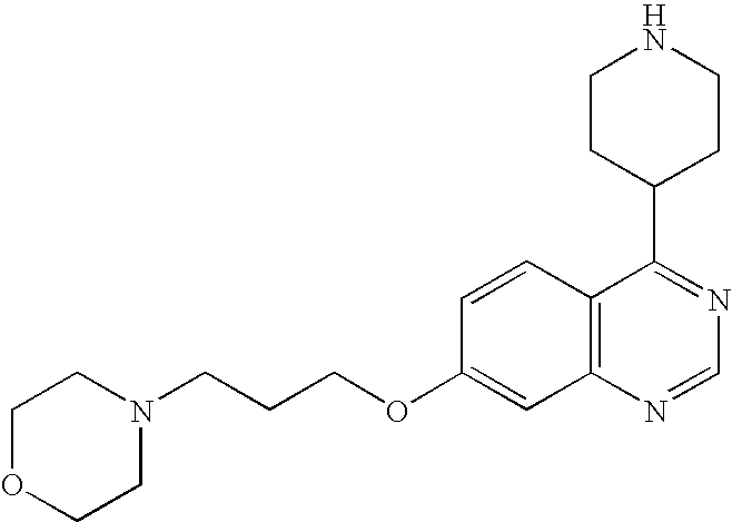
C1OCCN(CCCOC2=CC3=C(C=C2)C(C2CCNCC2)=NC=N3)C1
